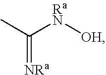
CC([RaN][OH])=[NRa]
